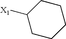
[X1]C1CCCCC1
